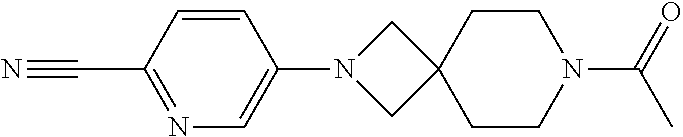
N1(C2=CN=C(C#N)C=C2)CC2(C1)CCN(C(=O)C)CC2
